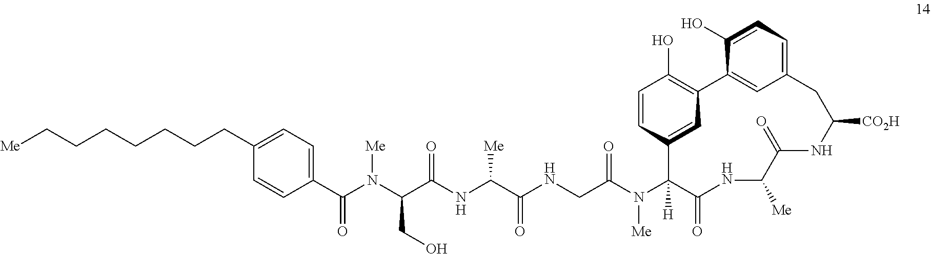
C(N(C(C(NC(C(NCC(N(C1([H])C(=O)NC([Me])C(=O)NC([CO2H])CC2=CC=C(O)C(=C2)C2=C(O)C=CC1=C2)[Me])=O)=O)[Me])=O)CO)[Me])(=O)C1=CC=C(CCCCCCC[Me])C=C1
